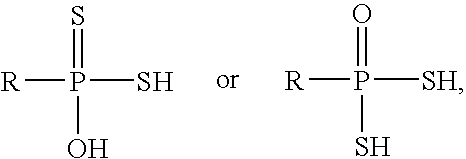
[R]P(S)(=S)O.[R]P([SH])(=O)S
